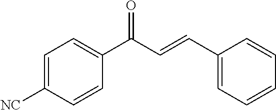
C1(C(C=CC2=CC=CC=C2)=O)=CC=C([NC])C=C1
